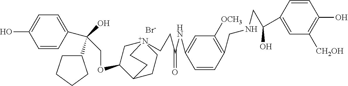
[Br-].C(OC1C[N+]2(CCC(NC3=CC([OCH3])=C(CNCC(C4=CC([CH2OH])=C(O)C=C4)O)C=C3)=O)CCC1CC2)C(O)(C1CCCC1)C1=CC=C(O)C=C1
